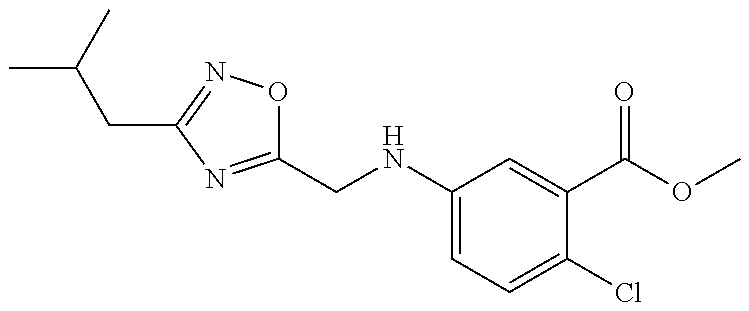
C1(CNC2=CC=C(Cl)C(C(=O)OC)=C2)=NC(CC(C)C)=NO1
